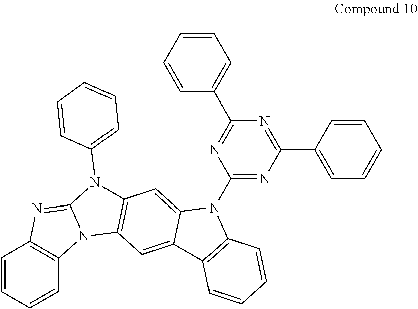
C1=CC=CC2=C1N=C1N2C2=C(N1C1=CC=CC=C1)C=C1C(=C2)C2=C(N1C1=NC(C3=CC=CC=C3)=NC(C3=CC=CC=C3)=N1)C=CC=C2
